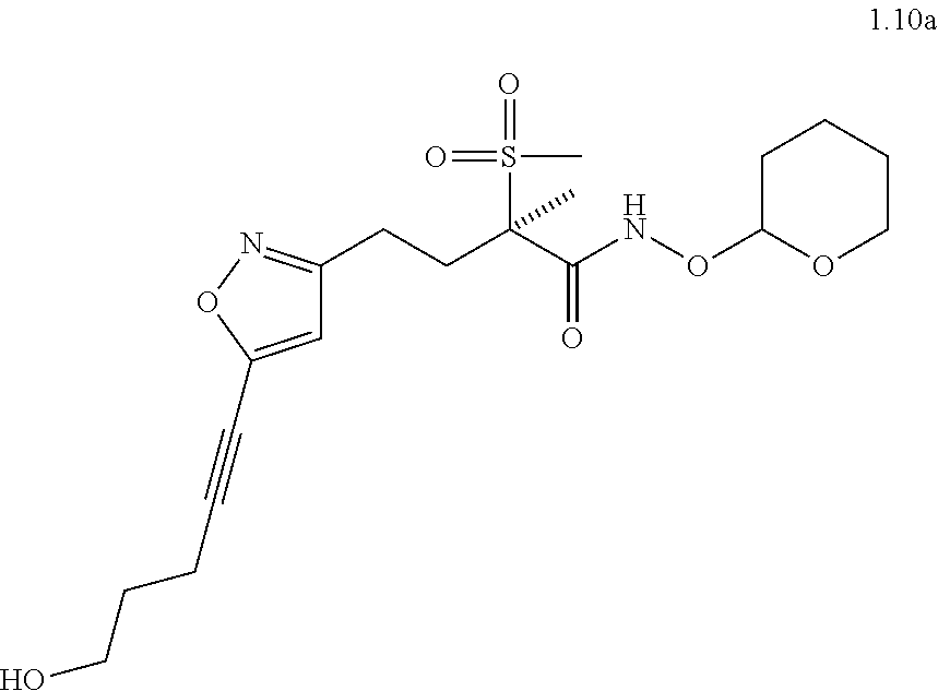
C1=C(C#CCCCO)ON=C1CCC(C(NOC1OCCCC1)=O)(S(=O)(C)=O)C
